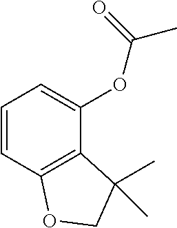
C1=CC2=C(C(OC(C)=O)=C1)C(C)(C)CO2
